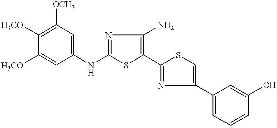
[H3CO]C1=C([OCH3])C=C(NC2=NC(N)=C(C3=NC(C4=CC=CC(O)=C4)=CS3)S2)C=C1[H3CO]
